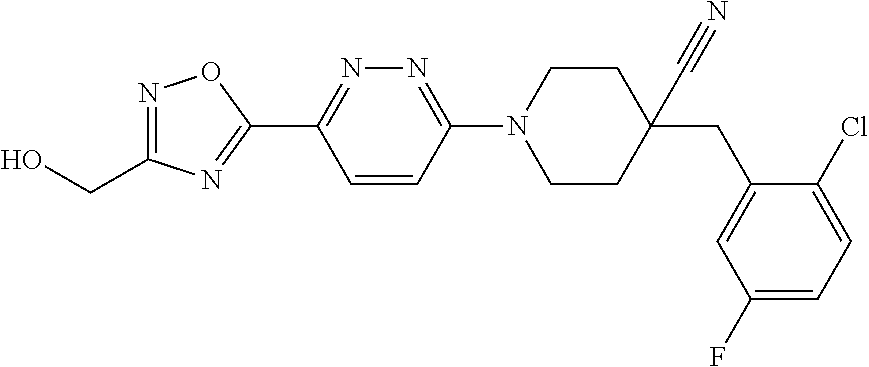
N1=C(CO)N=C(C2=NN=C(N3CCC(C#N)(CC4=CC(F)=CC=C4Cl)CC3)C=C2)O1
